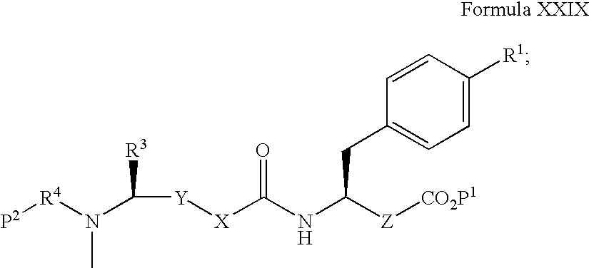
[R3]C(N(C)[R4][P2])[Y][X]C(NC([Z][CO2P1])CC1=CC=C([R1])C=C1)=O
